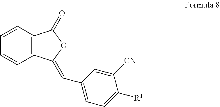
C1=CC2=C(C=C1)C(=O)OC2=CC1=CC=C([R1])C([CN])=C1
